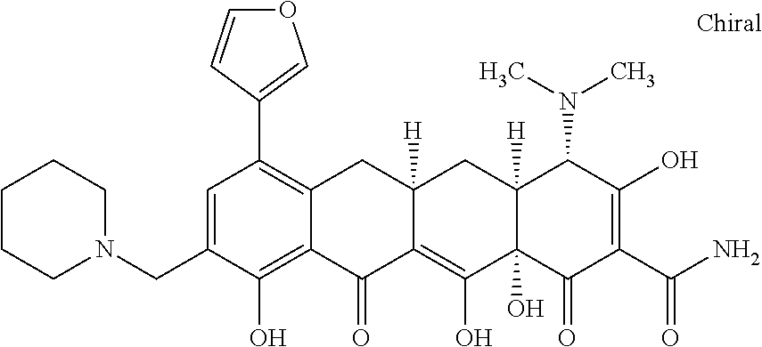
C12([H])C(O)(C(=O)C(C(N)=O)=C(O)C1N(C)C)C(O)=C1C([H])(C2)CC2=C(C3=COC=C3)C=C(CN3CCCCC3)C(O)=C2C1=O
